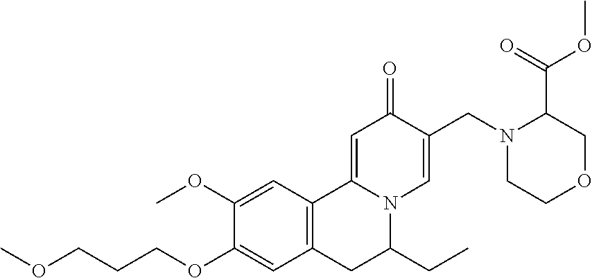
COCCCOC1=CC2=C(C=C1OC)C1=CC(=O)C(CN3CCOCC3C(=O)OC)=CN1C(CC)C2
